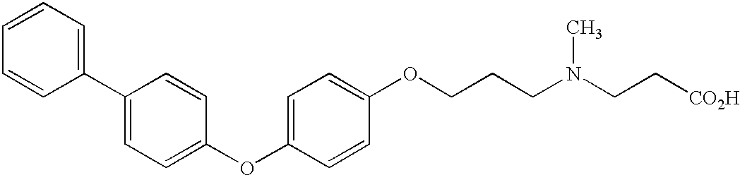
O(C1=CC=C(OCCCN(CC[CO2H])C)C=C1)C1=CC=C(C2=CC=CC=C2)C=C1
